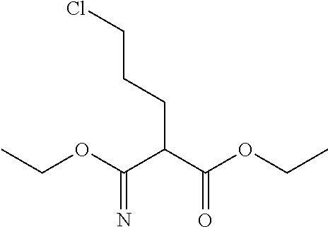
C(=O)(OCC)C(C(OCC)=N)CCCCl
